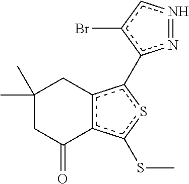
C1(C)(C)CC(=O)c2c(c(-c3n=ncc3Br)sc2SC)C1
